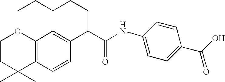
C1CC(C)(C)C2=C(O1)C=C(C(C(NC1=CC=C(C(O)=O)C=C1)=O)CCCCC)C=C2
